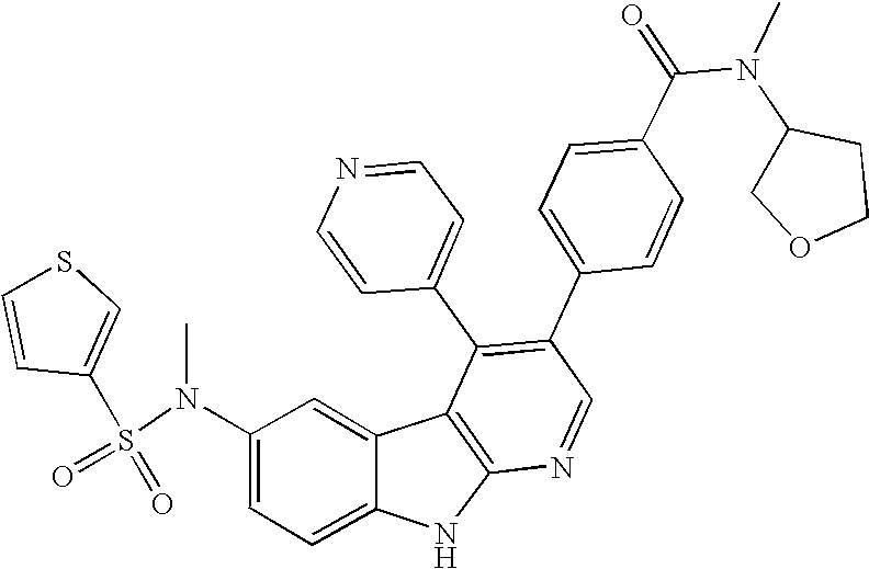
N(C1=CC=C2C(=C1)C1=C(N2)N=CC(C2=CC=C(C(N(C3COCC3)C)=O)C=C2)=C1C1=CC=NC=C1)(S(=O)(=O)C1=CSC=C1)C
